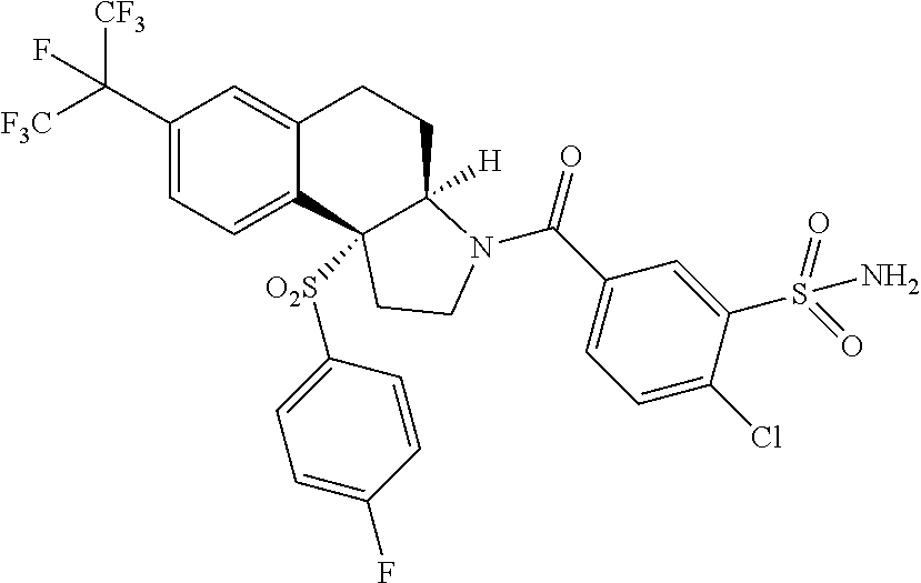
C(C1=CC=C2C(=C1)CCC1([H])C2([O2S]C2=CC=C(F)C=C2)CCN1C(C1=CC=C(Cl)C(S(=O)(=O)N)=C1)=O)([F3C])([CF3])F
